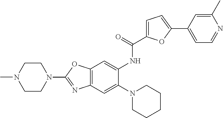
C12=C(C=C(N3CCCCC3)C(NC(C3=CC=C(C4=CC=NC(C)=C4)O3)=O)=C1)N=C(N1CCN(C)CC1)O2
